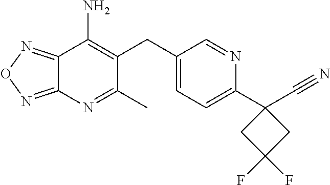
C12=NON=C1N=C(C)C(CC1=CC=C(C3(C#N)CC(F)(F)C3)N=C1)=C2N
